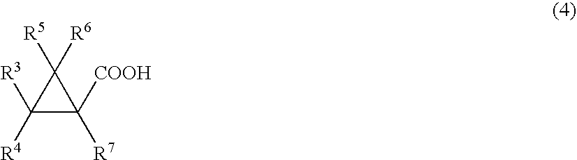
C1([R3])([R4])C([COOH])([R7])C1([R5])[R6]
